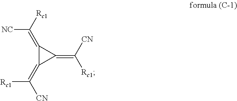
C1(=C([Rc1])[NC])C(=C([CN])[Rc1])C1=C([CN])[Rc1]
